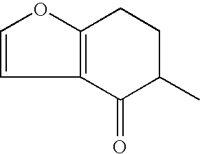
C1(=O)C(C)CCC2=C1C=CO2
